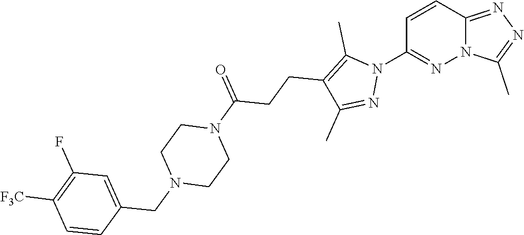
C1=CC2=NN=C(C)N2N=C1N1C(C)=C(CCC(N2CCN(CC3=CC(F)=C([F3C])C=C3)CC2)=O)C(C)=N1
